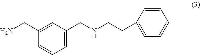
NCC1=CC(CNCCC2=CC=CC=C2)=CC=C1
